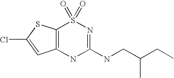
C12=C(SC(Cl)=C1)S(=O)(=O)N=C(NCC(CC)C)N2
